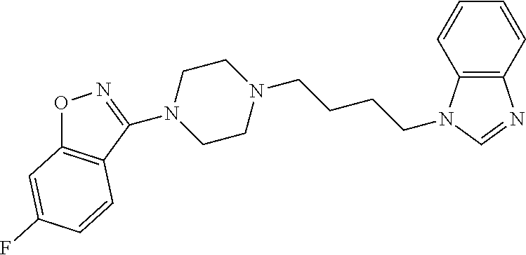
N1(C2=NOC3=C2C=CC(F)=C3)CCN(CCCCN2C3=C(N=C2)C=CC=C3)CC1
